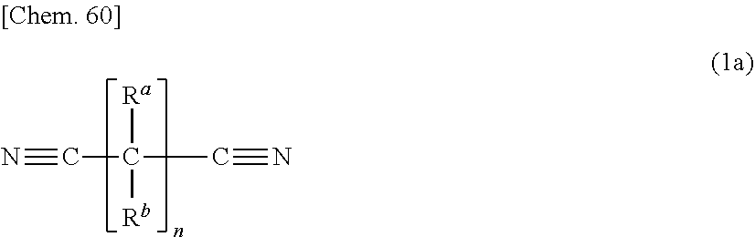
N#CC(C#N)([Ra])[Rb]
